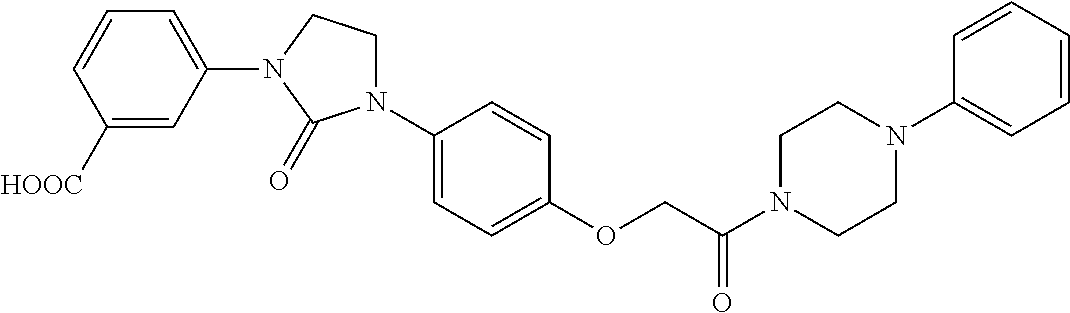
C1([HOOC])=CC(N2CCN(C3=CC=C(OCC(N4CCN(C5=CC=CC=C5)CC4)=O)C=C3)C2=O)=CC=C1
